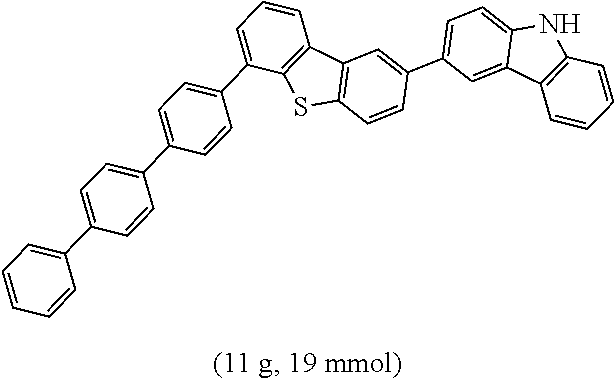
S1C2=C(C3=C1C(C1=CC=C(C4=CC=C(C5=CC=CC=C5)C=C4)C=C1)=CC=C3)C=C(C1=CC=C3C(=C1)C1=C(N3)C=CC=C1)C=C2
